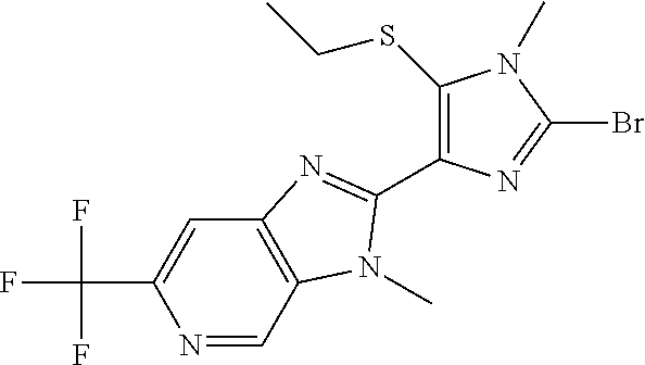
N1=CC2=C(C=C1C(F)(F)F)N=C(C1=C(SCC)N(C)C(Br)=N1)N2C
